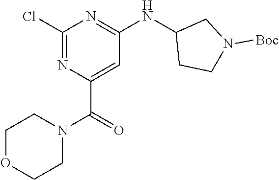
ClC1=NC(C(N2CCOCC2)=O)=CC(NC2CCN([Boc])C2)=N1
